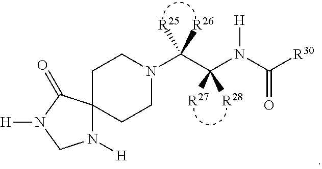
C12(CCN(C(C(N(C([R30])=O)[H])([R27])[R28])([R25])[R26])CC1)N([H])CN([H])C2=O
